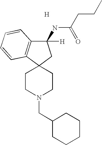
[H].C1CN(CC2CCCCC2)CCC12C1=C(C(NC(CCC)=O)([H])C2)C=CC=C1
